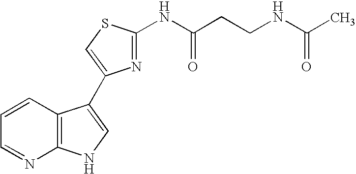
C1=CC2=C(N=C1)NC=C2C1=CSC(NC(CCNC(C)=O)=O)=N1
